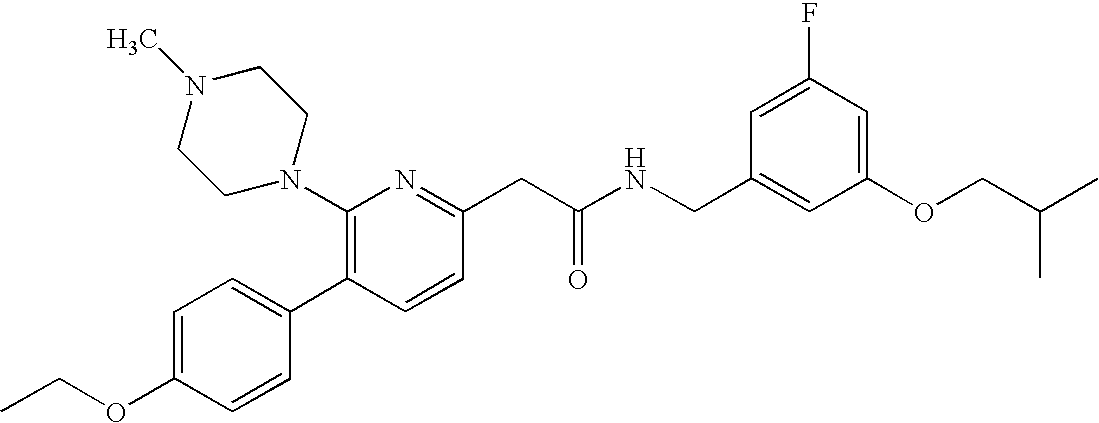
C1(OCC)=CC=C(C2=C(N3CCN(C)CC3)N=C(CC(NCC3=CC(OCC(C)C)=CC(F)=C3)=O)C=C2)C=C1
